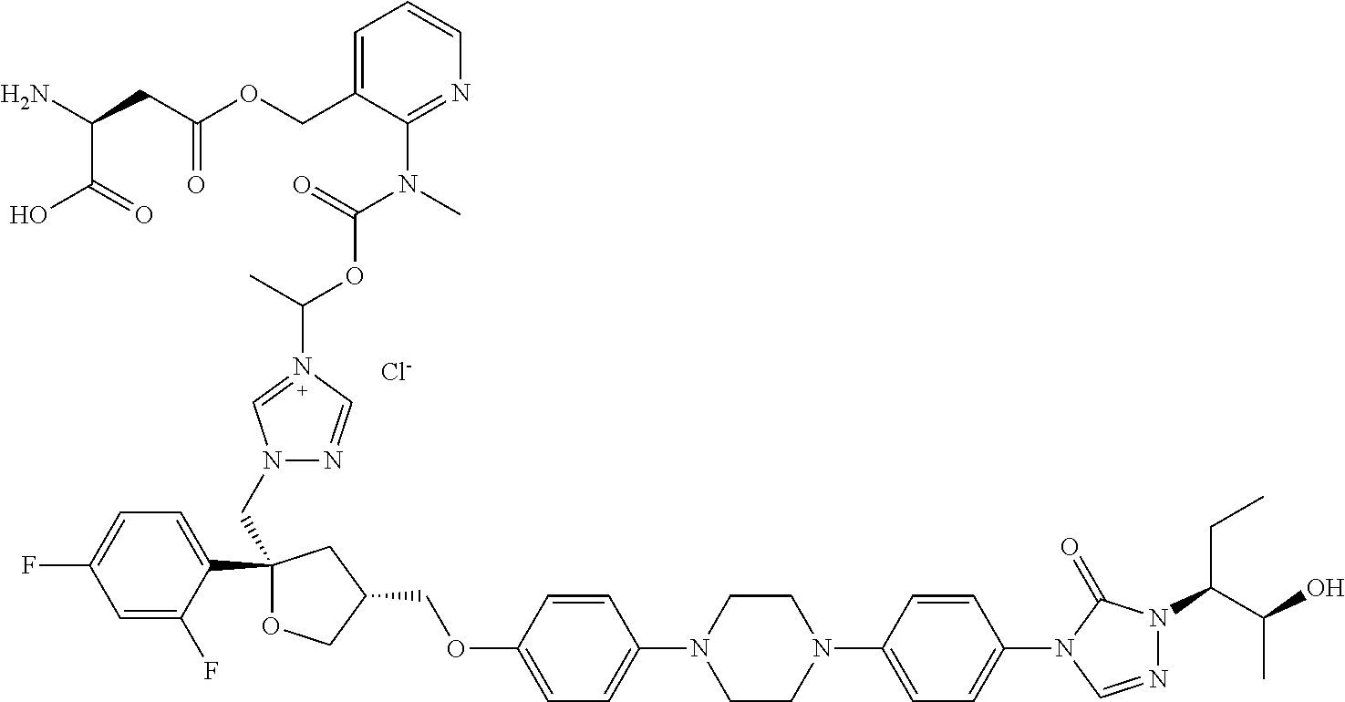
C1=C(COC(CC(N)C(=O)O)=O)C(N(C)C(=O)OC(N2=CN(CC3(C4=CC=C(F)C=C4F)OCC(COC4=CC=C(N5CCN(C6=CC=C(N7C=NN(C(C(O)C)CC)C7=O)C=C6)CC5)C=C4)C3)N=C2)C)=NC=C1.[Cl-]
